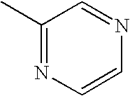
C1(C)=NC=CN=C1
